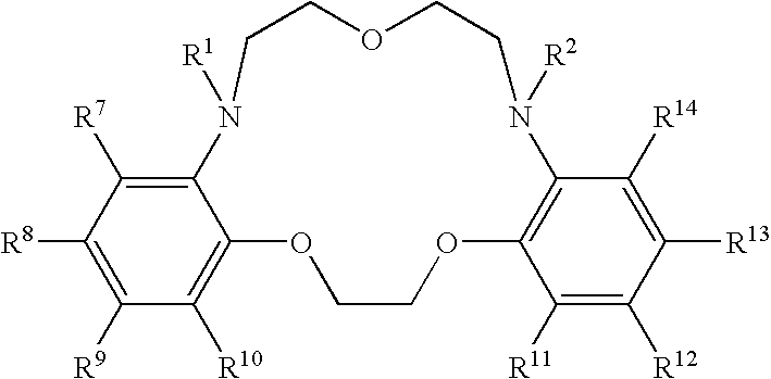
C12=C([R7])C([R8])=C([R9])C([R10])=C1OCCOC1=C(C([R14])=C([R13])C([R12])=C1[R11])N([R2])CCOCCN2[R1]
